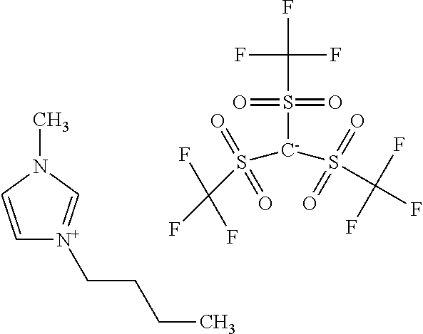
C1=CN(C)C=[N+]1CCCC.O=S(=O)(C(F)(F)F)[C-](S(=O)(=O)C(F)(F)F)S(=O)(=O)C(F)(F)F
